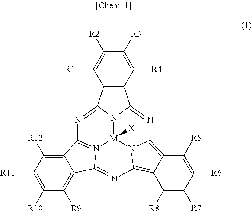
C12=C(C([R4])=C([R3])C([R2])=C1[R1])C1=NC3=C4C(=C5N3[M]3([X])N1C2=NC1=N3C(=N5)C2=C([R9])C([R10])=C([R11])C([R12])=C12)C([R8])=C([R7])C([R6])=C4[R5]
